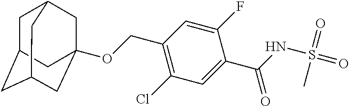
O(CC1=C(Cl)C=C(C(NS(=O)(=O)C)=O)C(F)=C1)C12CC3CC(CC(C1)C3)C2
